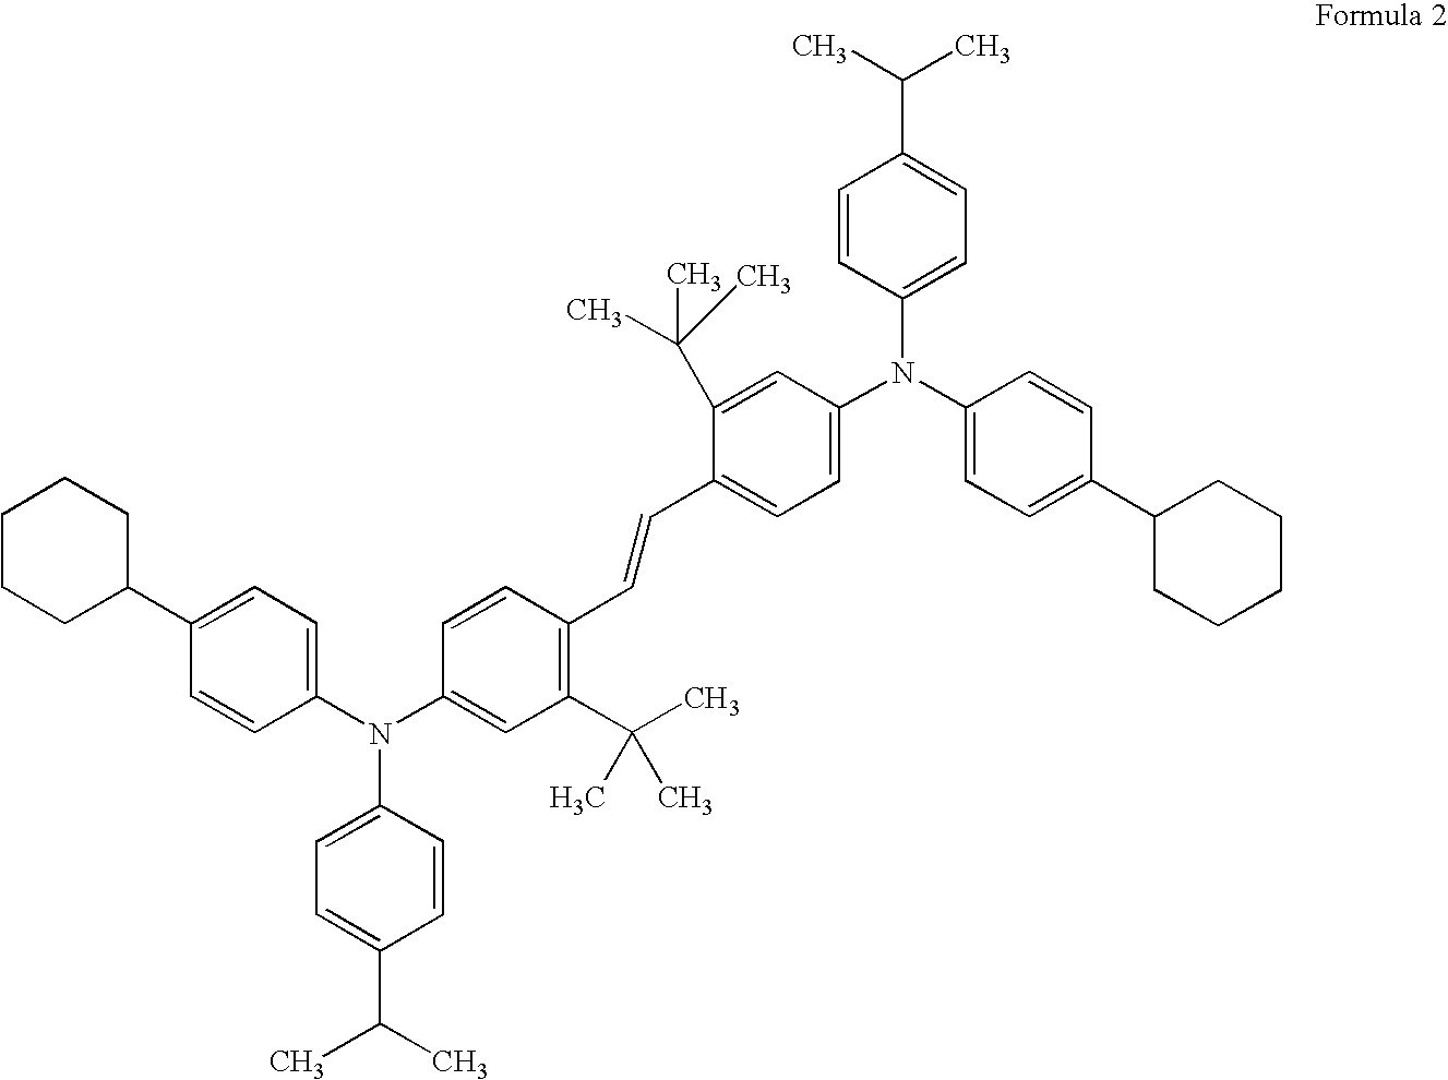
C1CCC(C2=CC=C(N(C3=CC(C(C)(C)C)=C(C=CC4=CC=C(N(C5=CC=C(C6CCCCC6)C=C5)C5=CC=C(C(C)C)C=C5)C=C4C(C)(C)C)C=C3)C3=CC=C(C(C)C)C=C3)C=C2)CC1
